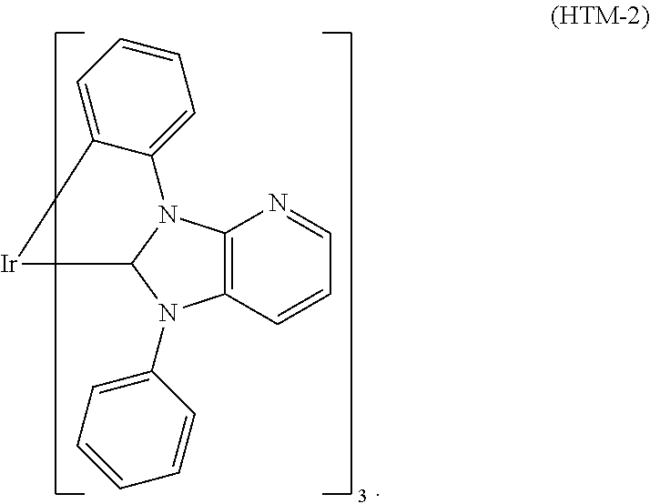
C12=C(C=CC=N1)N(C1=CC=CC=C1)C1N2C2=CC=CC=C2[Ir]1
